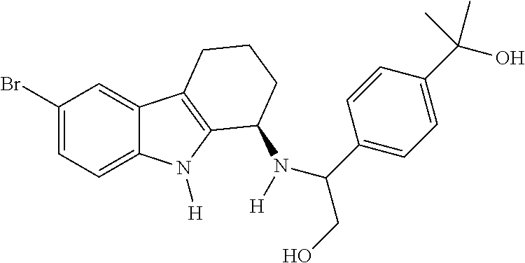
C1(Br)=CC=C2C(=C1)C1=C(N2[H])C(N([H])C(C2=CC=C(C(O)(C)C)C=C2)CO)CCC1
